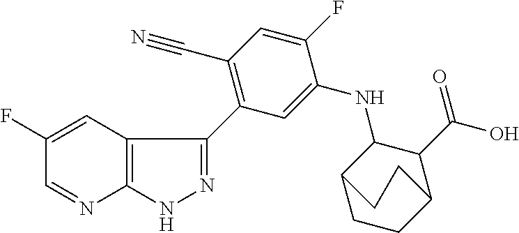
C1(F)=CC2=C(N=C1)NN=C2C1=C(C#N)C=C(F)C(NC2C3CCC(C2C(O)=O)CC3)=C1
